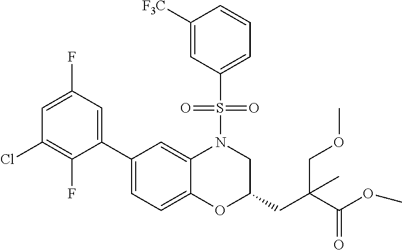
C1(C2=CC(F)=CC(Cl)=C2F)=CC=C2C(=C1)N(S(C1=CC=CC([F3C])=C1)(=O)=O)CC(CC(C(OC)=O)(COC)C)O2
